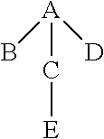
B[A]([D])C[E]
